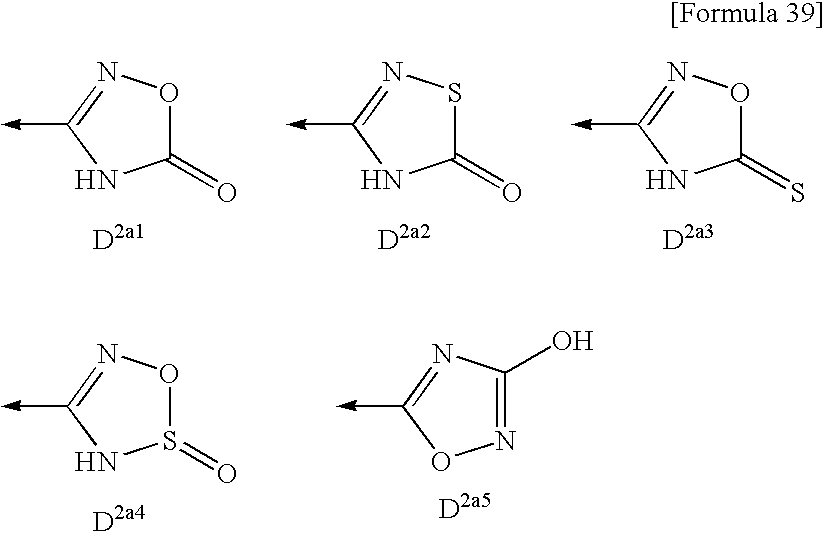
C1(=S)ON=C(->C)N1.C1(=O)SN=C(->C)N1.C1(=O)ON=C(->C)N1.S1(=O)ON=C(->C)N1.N1=C(O)N=C(->C)O1
